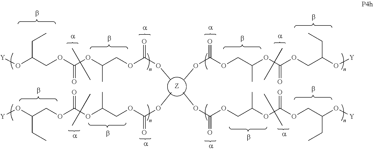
O(C(OCC(OC(OCC(O[Y])CC)=O)C)=O)C.O(C(OCC(OC(OCC(O[Y])CC)=O)C)=O)C.O(C(OCC(OC(OCC(O[Y])CC)=O)C)=O)C.O(C(OCC(OC(OCC(O[Y])CC)=O)C)=O)C.[Z]
